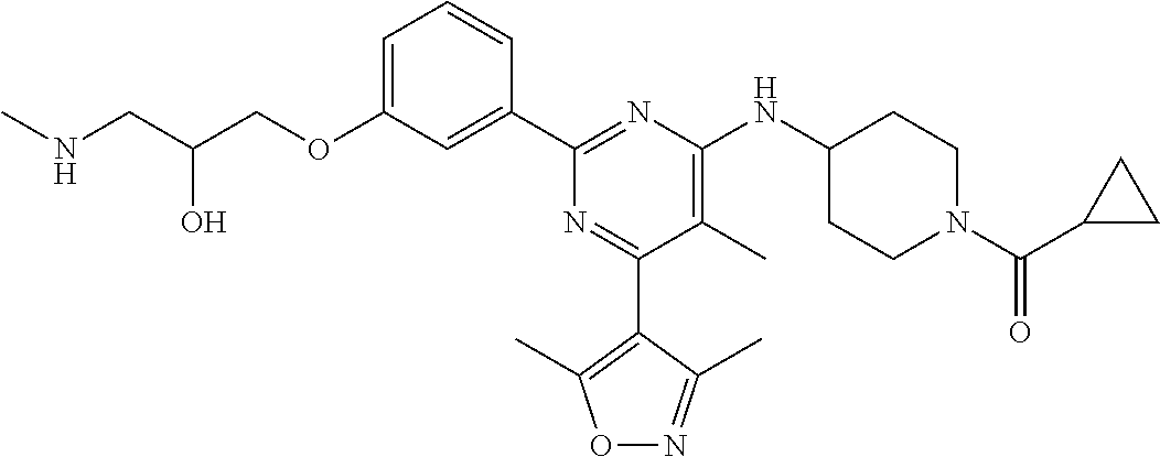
C1=C(OCC(CNC)O)C=C(C2=NC(NC3CCN(C(C4CC4)=O)CC3)=C(C)C(C3=C(C)ON=C3C)=N2)C=C1
